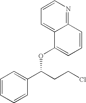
C1=CC=CC(C(CCCl)OC2=CC=CC3=NC=CC=C23)=C1
